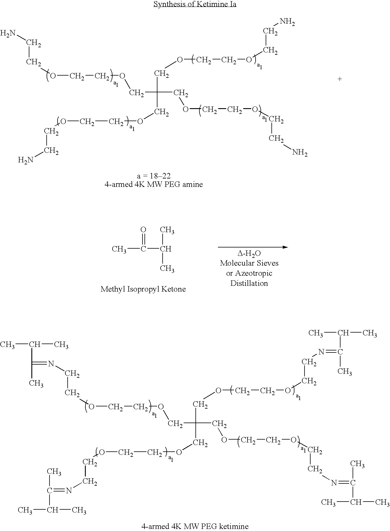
NCCOCCOCC(COCCOCCN)(COCCOCCN)COCCOCCN.CC(=O)C(C)C.N(CCOCCOCC(COCCOCCN=C(C)C(C)C)(COCCOCCN=C(C(C)C)C)COCCOCCN=C(C)C(C)C)=C(C(C)C)C
